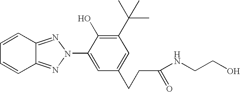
C12=NN(C3=CC(CCC(=O)NCCO)=CC(C(C)(C)C)=C3O)N=C1C=CC=C2
